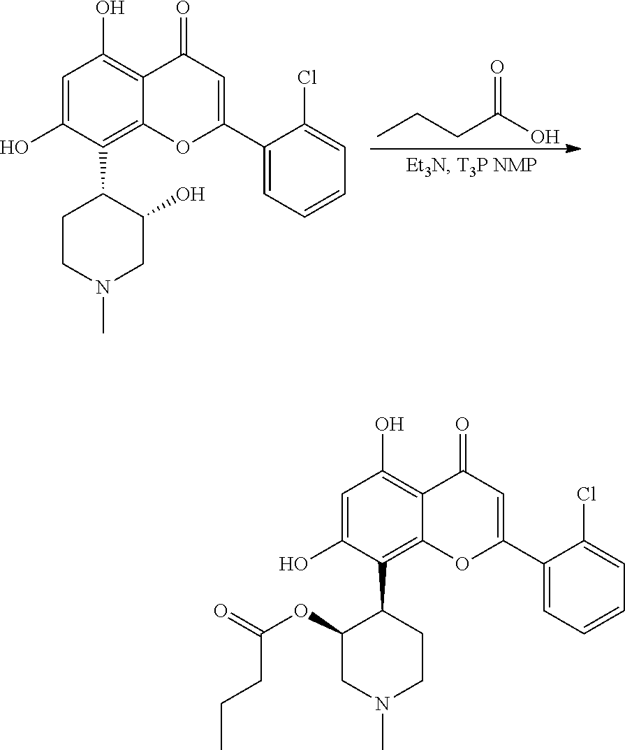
O=C(O)CCC.C1=C(O)C(C2CCN(C)CC2O)=C2C(=C1O)C(=O)C=C(C1=CC=CC=C1Cl)O2.C1=C(O)C(C2C(OC(=O)CCC)CN(C)CC2)=C2C(=C1O)C(=O)C=C(C1=CC=CC=C1Cl)O2
